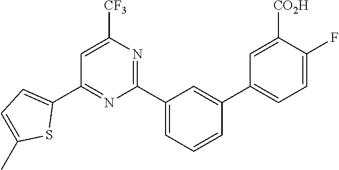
C1(C2=CC=C(C)S2)=NC(C2=CC=CC(C3=CC=C(F)C([CO2H])=C3)=C2)=NC([CF3])=C1
